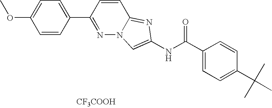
C1=C(C2=NN3C(=NC(NC(C4=CC=C(C(C)(C)C)C=C4)=O)=C3)C=C2)C=CC(OC)=C1.[CF3COOH]
